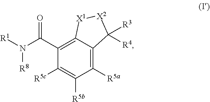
C1([R5a])=C2C(=C(C(N([R1])[R8])=O)C([R5c])=C1[R5b])[X1][X2]C2([R3])[R4]
